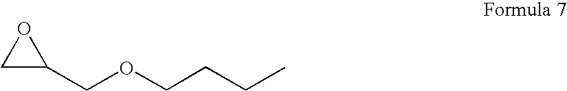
C1C(COCCCC)O1
